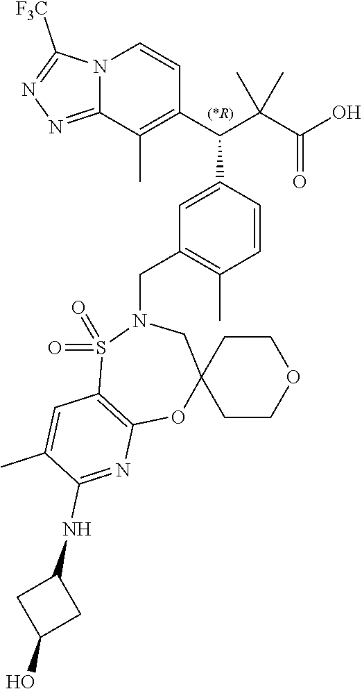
C1(C(C(C(O)=O)(C)C)C2=CC(CN3CC4(OC5=C(S3(=O)=O)C=C(C)C(NC3CC(O)C3)=N5)CCOCC4)=C(C)C=C2)=C(C)C2=NN=C([F3C])N2C=C1
